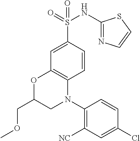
C1=C(S(=O)(NC2=NC=CS2)=O)C=CC2=C1OC(COC)CN2C1=C([NC])C=C(Cl)C=C1
